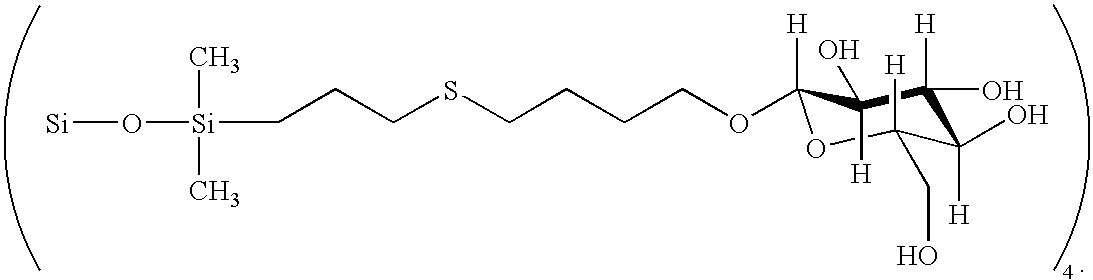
[Si]O[Si](CCCSCCCCOC1([H])OC(CO)([H])C([H])(O)C([H])(O)C1([H])O)(C)C
